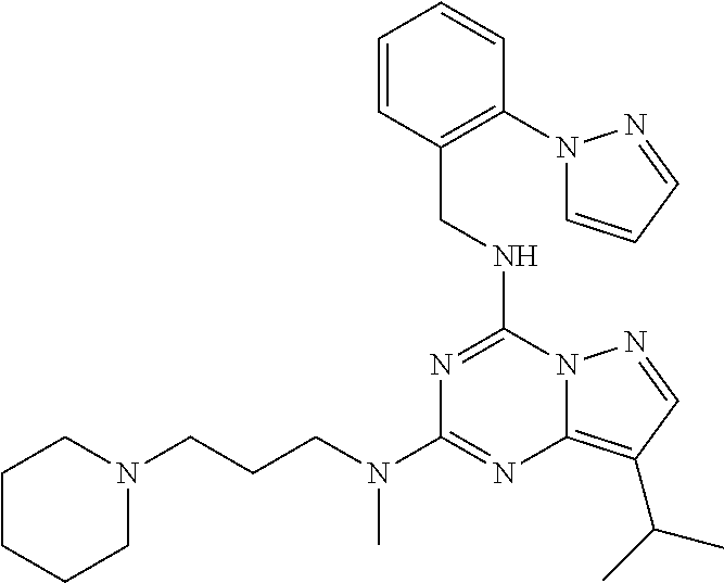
N1=C(NCC2=C(N3C=CC=N3)C=CC=C2)N2C(=C(C(C)C)C=N2)N=C1N(CCCN1CCCCC1)C
